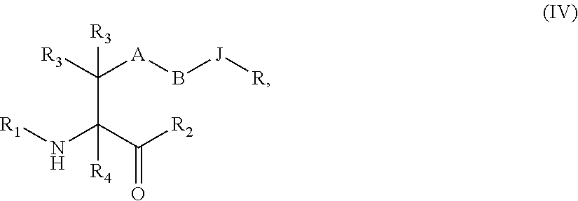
C(C([R3])([A]B[J][R])[R3])(C([R2])=O)(N[R1])[R4]
